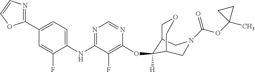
C1(NC2=NC=NC(OC3([H])C4COCC3CN(C(OC3(C)CC3)=O)C4)=C2F)=CC=C(C2=NC=CO2)C=C1F
